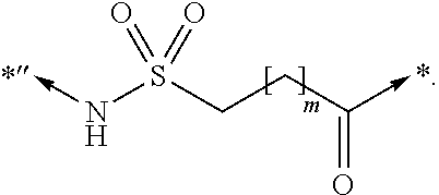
C<-NS(CCC(->C)=O)(=O)=O
